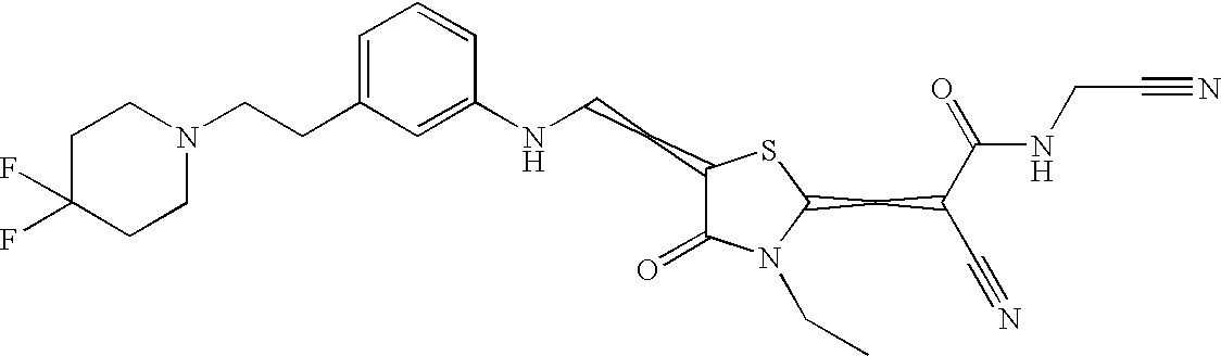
C1=C(CCN2CCC(F)(F)CC2)C=C(NCCC2C(=O)N(CC)C(CC(C#N)C(=O)NCC#N)S2)C=C1
